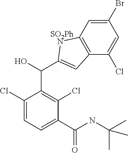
C1(Cl)=CC=C(C(=O)NC(C)(C)C)C(Cl)=C1C(C1=CC2=C(N1)C=C(Br)C=C2Cl)O.[SO2Ph]
